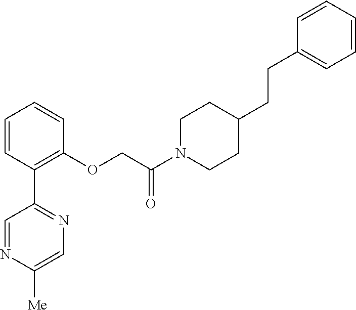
C1=CC(C2=NC=C([Me])N=C2)=C(OCC(N2CCC(CCC3=CC=CC=C3)CC2)=O)C=C1
